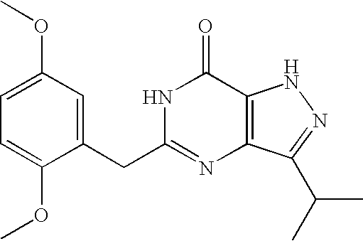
C1=C(CC2=NC3=C(C(=O)N2)NN=C3C(C)C)C(OC)=CC=C1OC
